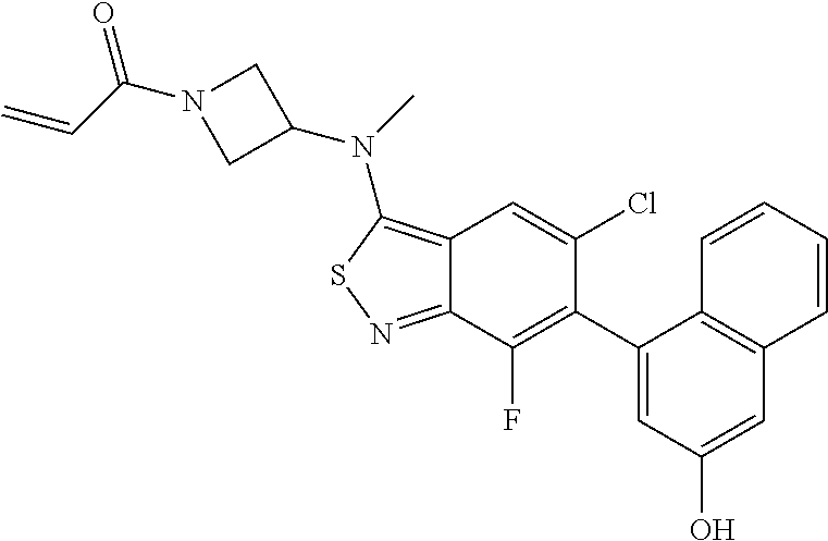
C12=C(N(C)C3CN(C(C=C)=O)C3)SN=C1C(F)=C(C1=CC(O)=CC3=C1C=CC=C3)C(Cl)=C2
